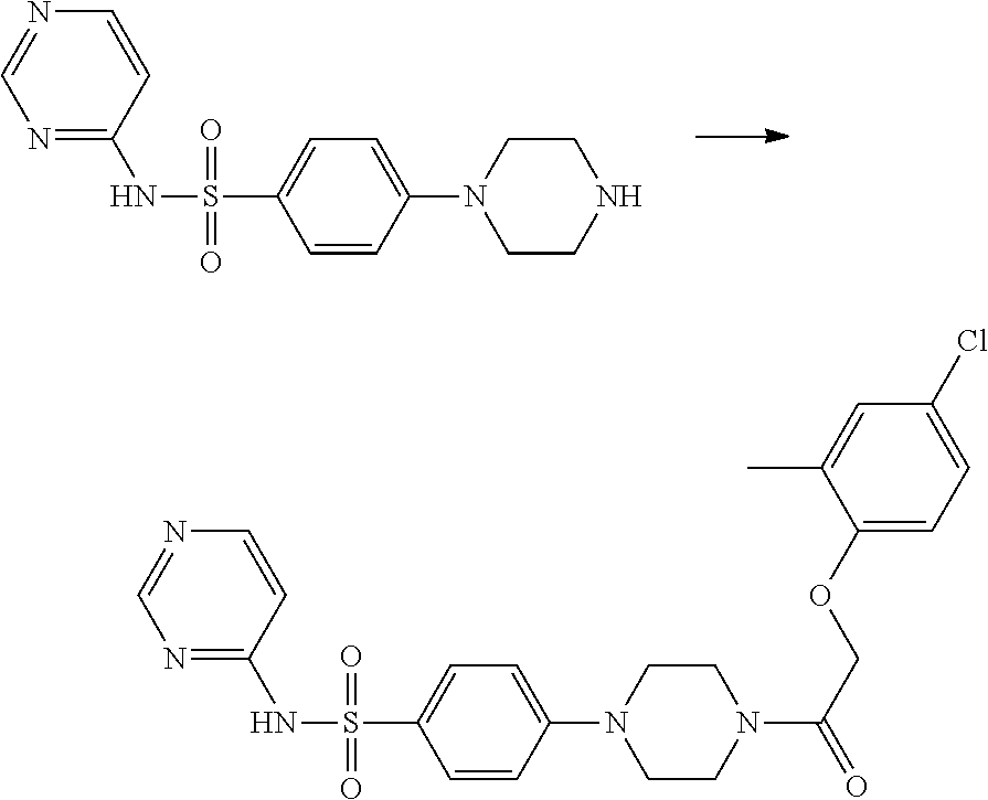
C1=CC(N2CCNCC2)=CC=C1S(=O)(=O)NC1=NC=NC=C1.C1=CC(N2CCN(C(COC3=CC=C(Cl)C=C3C)=O)CC2)=CC=C1S(=O)(=O)NC1=NC=NC=C1
